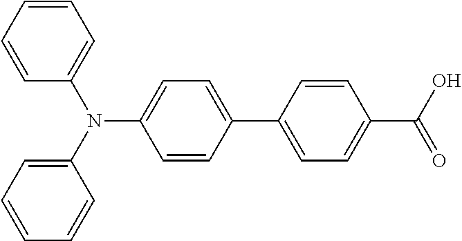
N(C1=CC=C(C2=CC=C(C(O)=O)C=C2)C=C1)(C1=CC=CC=C1)C1=CC=CC=C1
